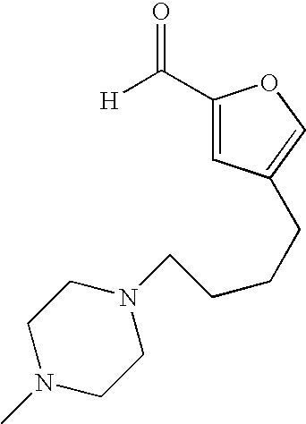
C1(C([H])=O)=CC(CCCCN2CCN(C)CC2)=CO1
